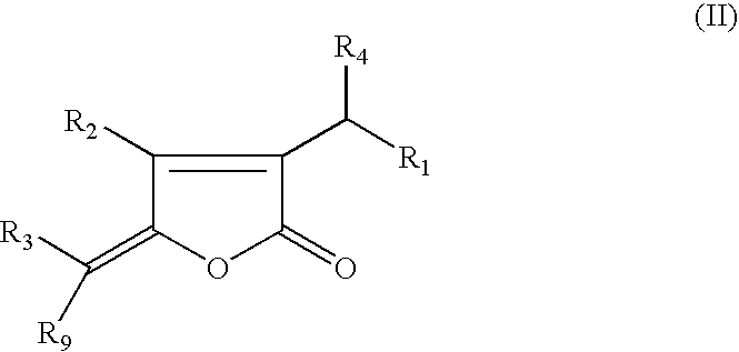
C1(=C([R3])[R9])OC(=O)C(C([R1])[R4])=C1[R2]
